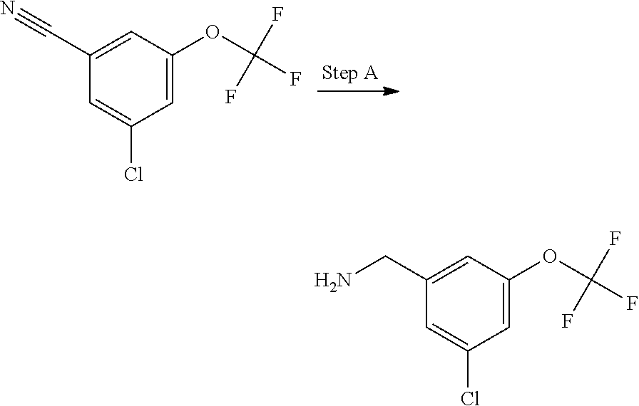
C1=C(OC(F)(F)F)C=C(C#N)C=C1Cl.C1=C(OC(F)(F)F)C=C(CN)C=C1Cl
